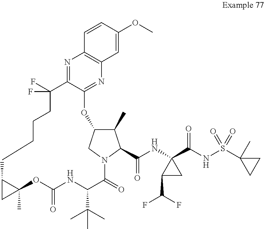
C12CC1(C)OC(=O)NC(C(C)(C)C)C(=O)N1CC(C(C)C1C(NC1(C(NS(C3(C)CC3)(=O)=O)=O)C(C(F)F)C1)=O)OC1=NC3=C(N=C1C(F)(F)CCCC2)C=CC(OC)=C3
